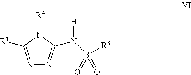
[R4]N1C([R1])=NN=C1N(S(=O)(=O)[R3])[H]
